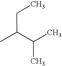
C(C(C(C)C)C)C
